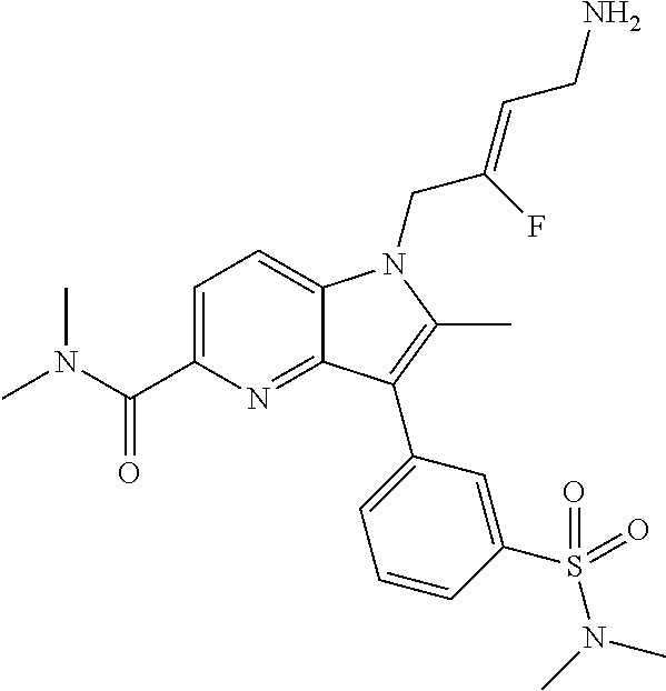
C1=C(C(N(C)C)=O)N=C2C(=C1)N(CC(=CCN)F)C(C)=C2C1=CC=CC(S(N(C)C)(=O)=O)=C1
